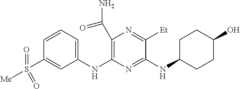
N(C1=NC(NC2=CC=CC(S([Me])(=O)=O)=C2)=C(C(N)=O)N=C1[Et])C1CCC(O)CC1
